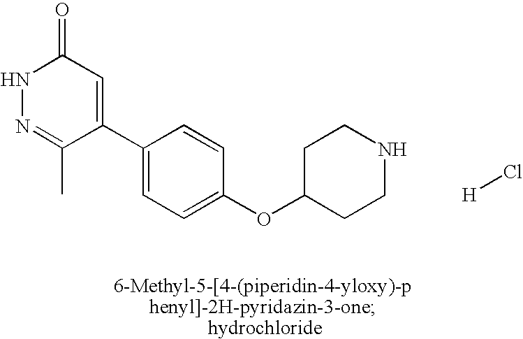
C1(C2=CC(=O)NN=C2C)=CC=C(OC2CCNCC2)C=C1.[H]Cl
